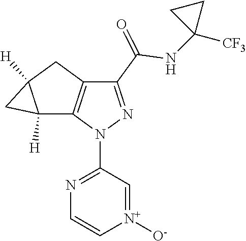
[N+]1([O-])=CC(N2C3=C(CC4([H])CC34[H])C(C(NC3([CF3])CC3)=O)=N2)=NC=C1
